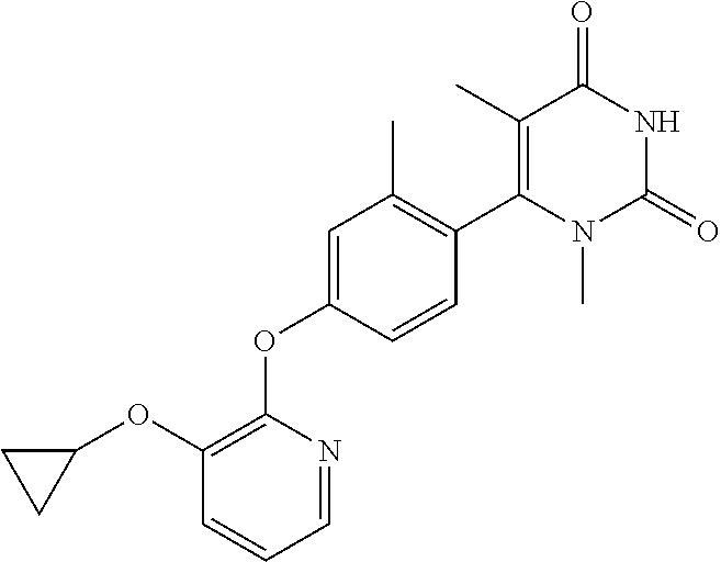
C1(OC2CC2)=C(OC2=CC(C)=C(C3=C(C)C(=O)NC(=O)N3C)C=C2)N=CC=C1
